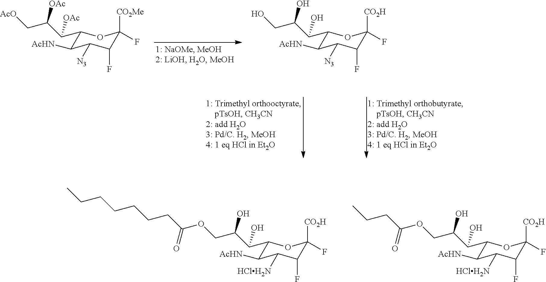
C1(C(C(C[AcO])[OAc])[OAc])C([AcHN])C([N3])C(F)C(F)([CO2Me])O1.C1(C(C(CO)O)O)C([AcHN])C([N3])C(F)C(F)([CO2H])O1.C1(C(C(COC(CCCCCCC)=O)O)O)C([AcHN])C([HClH2N])C(F)C(F)([CO2H])O1.C1(C(C(COC(CCC)=O)O)O)C([AcHN])C([HClH2N])C(F)C(F)([CO2H])O1
